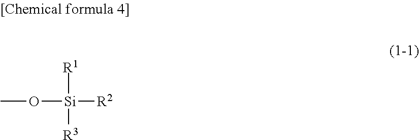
CO[Si]([R2])([R1])[R3]
